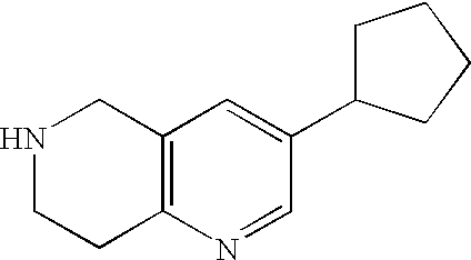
N1CCC2=C(C1)C=C(C1CCCC1)C=N2
